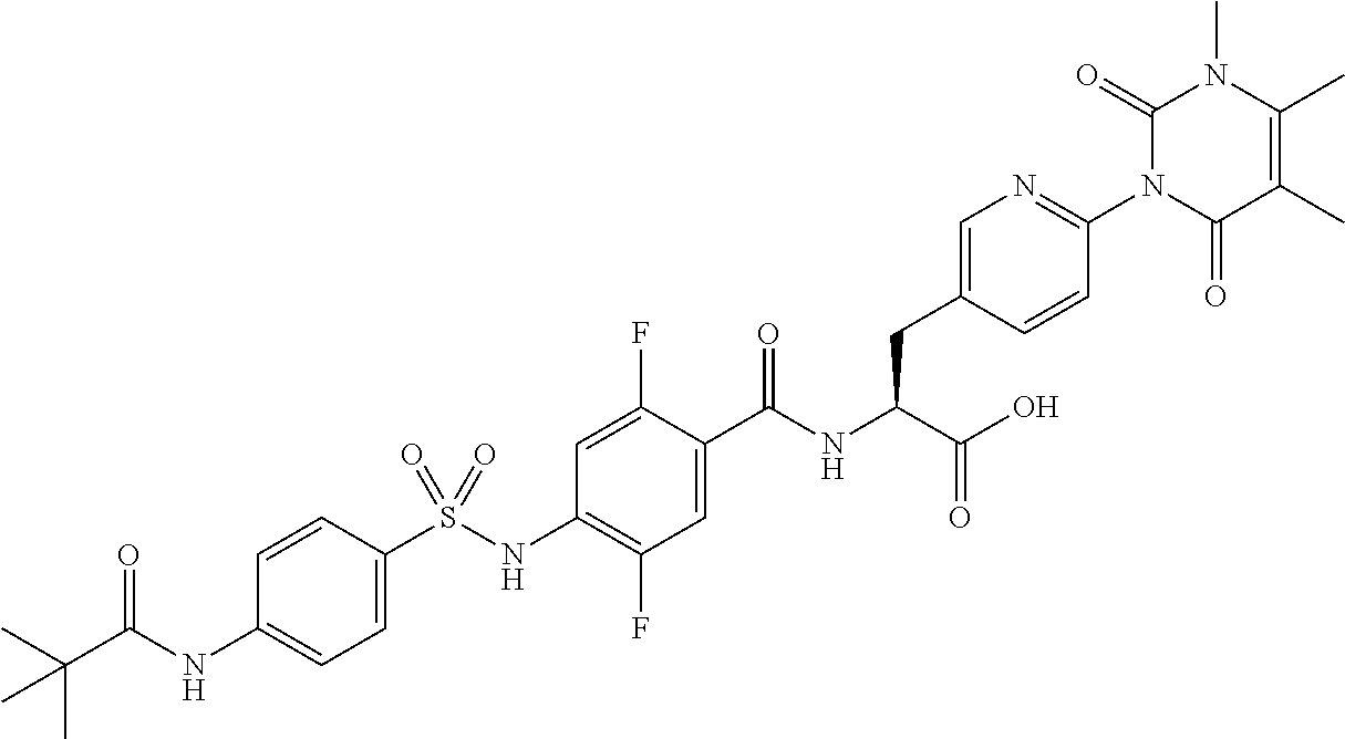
C1=C(S(NC2=C(F)C=C(C(NC(C(O)=O)CC3=CN=C(N4C(=O)C(C)=C(C)N(C)C4=O)C=C3)=O)C(F)=C2)(=O)=O)C=CC(NC(C(C)(C)C)=O)=C1
